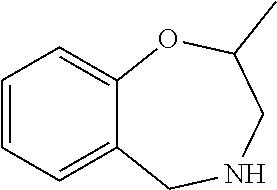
C1=CC=C2C(=C1)OC(C)CNC2
